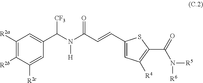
C1([R2b])=C([R2a])C=C(C(N(C(C=CC2=CC([R4])=C(C(N([R5])[R6])=O)S2)=O)[H])[CF3])C=C1[R2c]
